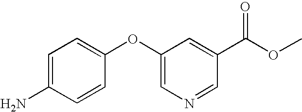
C1=CC(OC2=CN=CC(C(OC)=O)=C2)=CC=C1N
